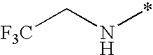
[F3C]CN*
